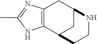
C12=C(C3CC(C1)NCC3)NC(C)=N2
